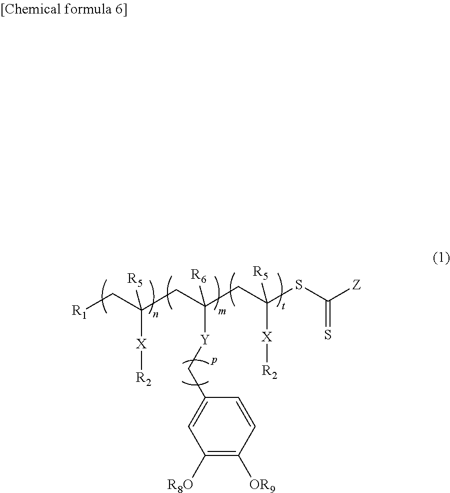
[R1]CC(CC(CC(SC([Z])=S)([R5])[X][R2])([R6])[Y]CC1=CC([R8O])=C([OR9])C=C1)([R5])[X][R2]
